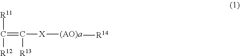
[R11]C([R12])=C([X][(AO)a][R14])[R13]
